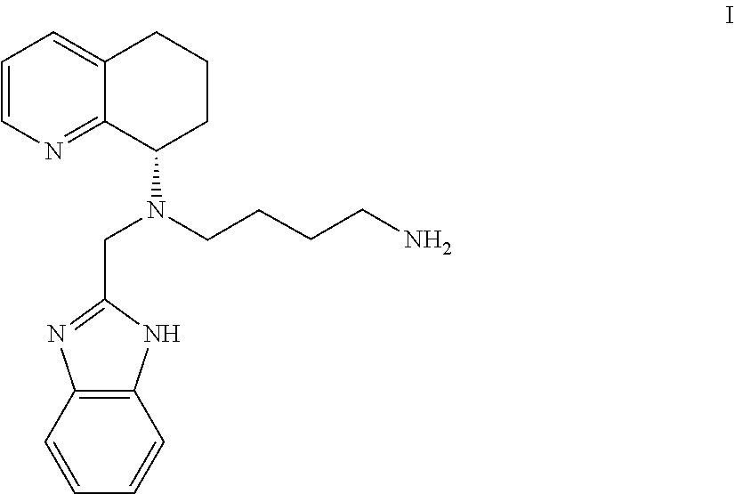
C12=NC=CC=C1CCCC2N(CCCCN)CC1=NC2=C(N1)C=CC=C2
